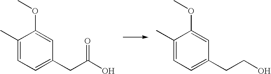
C1(C)=CC=C(CC(O)=O)C=C1OC.C1(C)=CC=C(CCO)C=C1OC
